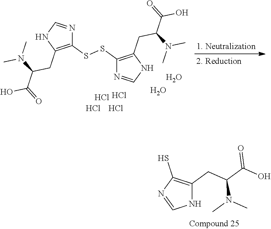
C1(CC(C(=O)O)N(C)C)=C(SSC2=C(CC(C(O)=O)N(C)C)NC=N2)N=CN1.Cl.Cl.Cl.Cl.O.O.N1C(CC(C(O)=O)N(C)C)=C(S)N=C1
